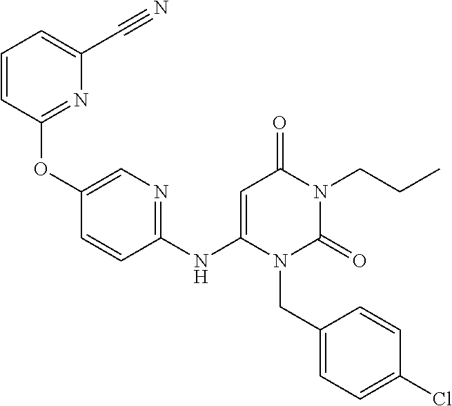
C1=CC(OC2=CN=C(NC3=CC(=O)N(CCC)C(=O)N3CC3=CC=C(Cl)C=C3)C=C2)=NC(C#N)=C1
